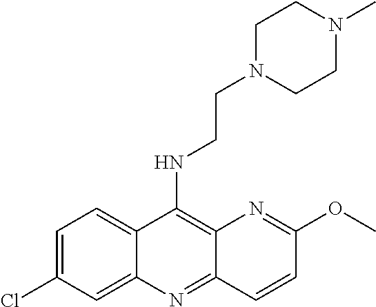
C12=CC=C(Cl)C=C1N=C1C(=C2NCCN2CCN(C)CC2)N=C(OC)C=C1
